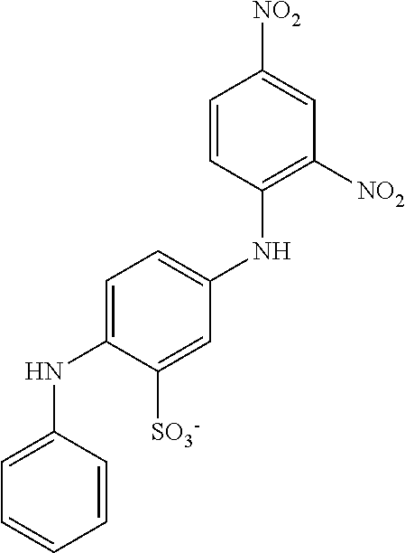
C1=C(NC2=CC=C(NC3=C([NO2])C=C([NO2])C=C3)C=C2[SO3-])C=CC=C1
